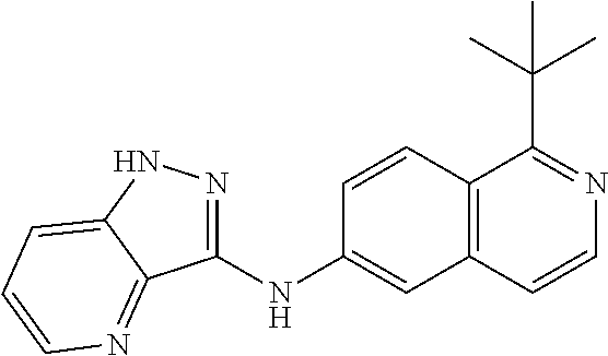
C1(NC2=CC3=C(C=C2)C(C(C)(C)C)=NC=C3)=NNC2=CC=CN=C12
